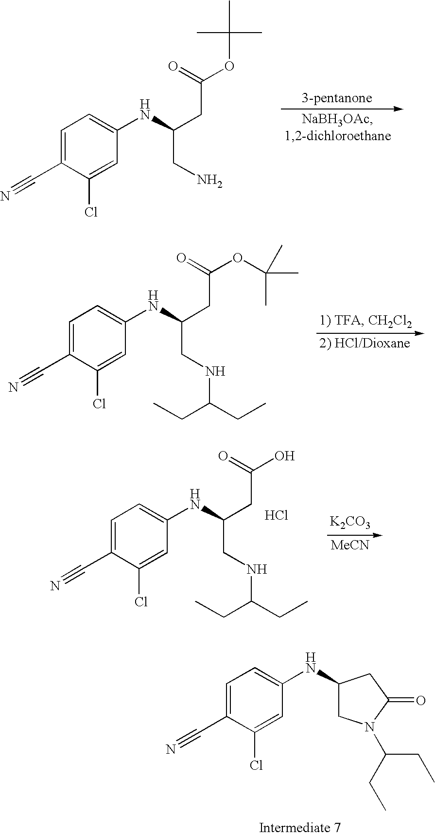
C1=C(C#N)C(Cl)=CC(NC(CC(OC(C)(C)C)=O)CNC(CC)CC)=C1.C1=C(C#N)C(Cl)=CC(NC(CC(O)=O)CNC(CC)CC)=C1.Cl.[MeCN].[K2CO3].C1=C(C#N)C(Cl)=CC(NC2CN(C(CC)CC)C(=O)C2)=C1.C1=C(C#N)C(Cl)=CC(NC(CC(OC(C)(C)C)=O)CN)=C1
